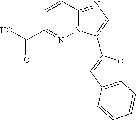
C1=CC2=NC=C(C3=CC4=C(O3)C=CC=C4)N2N=C1C(O)=O
